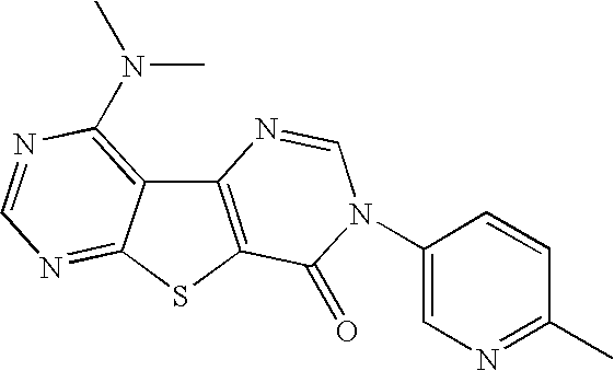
C12=C(SC3=NC=NC(N(C)C)=C13)C(=O)N(C1=CN=C(C)C=C1)C=N2
